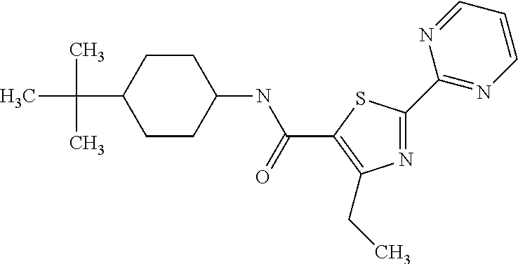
N1=C(C2=NC=CC=N2)SC(C(NC2CCC(C(C)(C)C)CC2)=O)=C1CC
